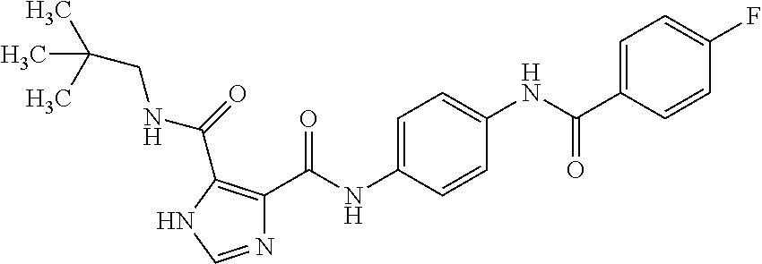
N1=CNC(C(NCC(C)(C)C)=O)=C1C(NC1=CC=C(NC(C2=CC=C(F)C=C2)=O)C=C1)=O
